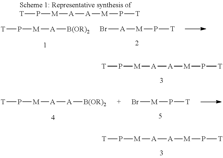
[T]P[M][A][A][M]P[T].[T]P[M][A][B(OR)2].Br[A][M]P[T].[T]P[M][A][A][M]P[T].[T]P[M][A][A][B(OR)2].Br[M]P[T].[T]P[M][A][A][M]P[T]
